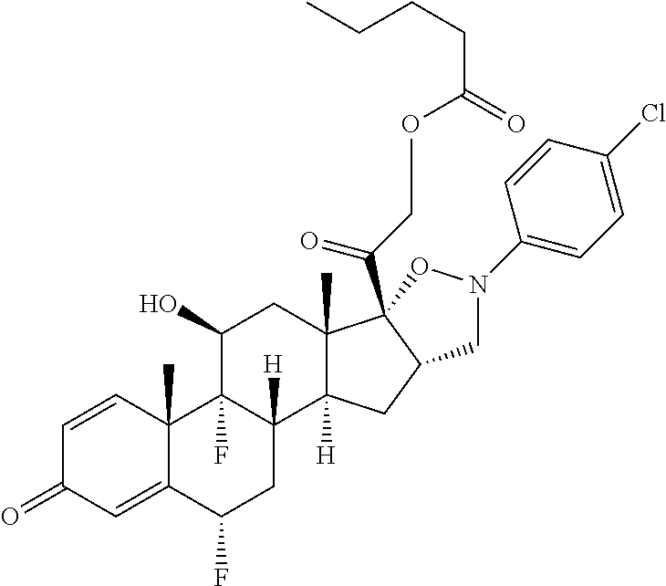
C1=CC2(C)C(=CC1=O)C(F)CC1([H])C2(F)C(O)CC2(C)C1([H])CC1C2(C(COC(CCCC)=O)=O)ON(C2=CC=C(Cl)C=C2)C1
